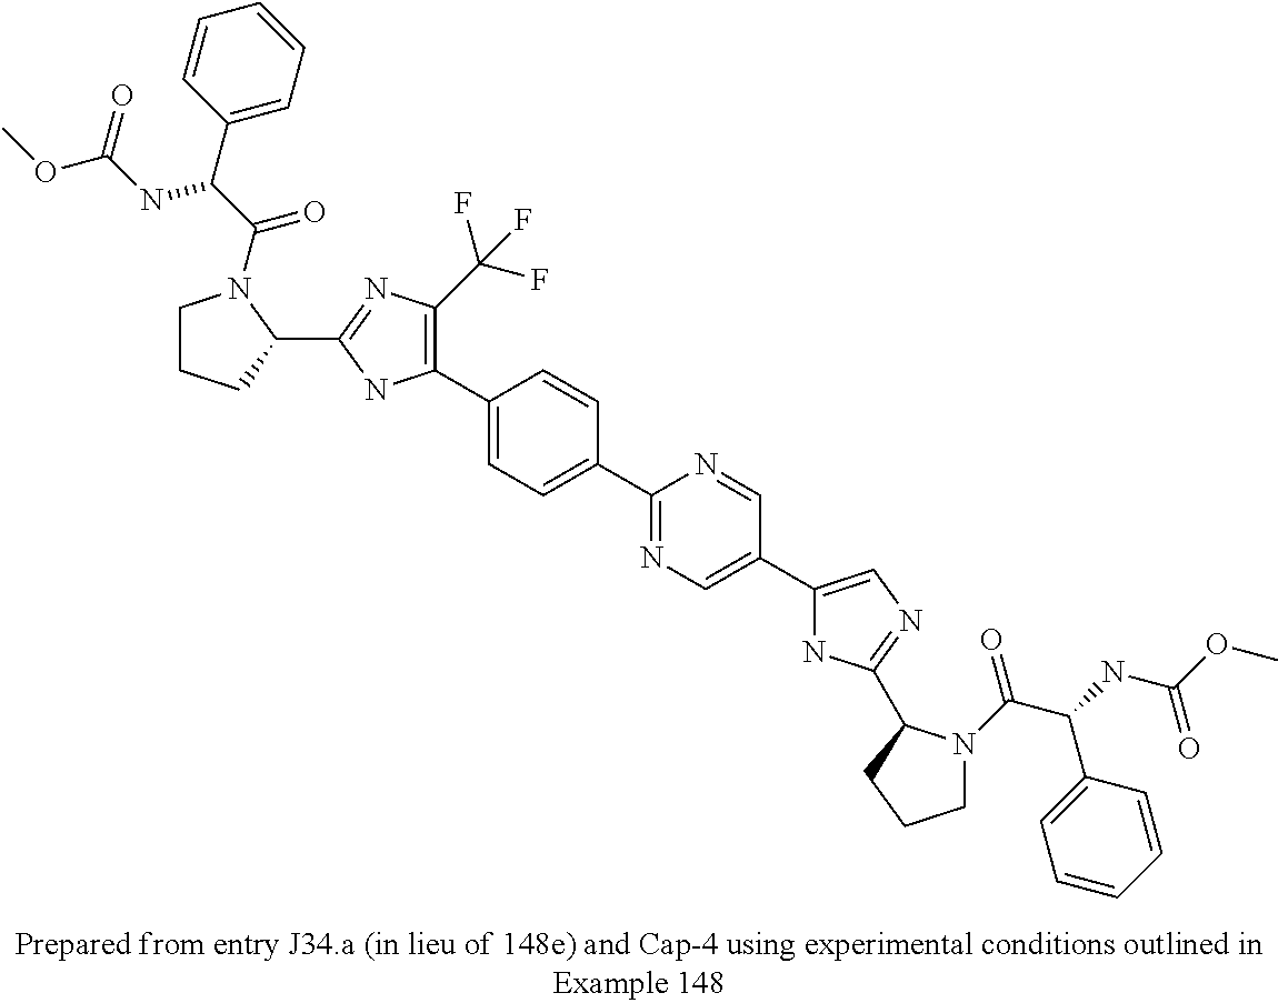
C1(C2=CC=C(C3=NC=C(C4=CN=C(C5N(C(=O)C(C6=CC=CC=C6)NC(=O)OC)CCC5)N4)C=N3)C=C2)=C(C(F)(F)F)N=C(C2N(C(C(NC(=O)OC)C3=CC=CC=C3)=O)CCC2)N1
